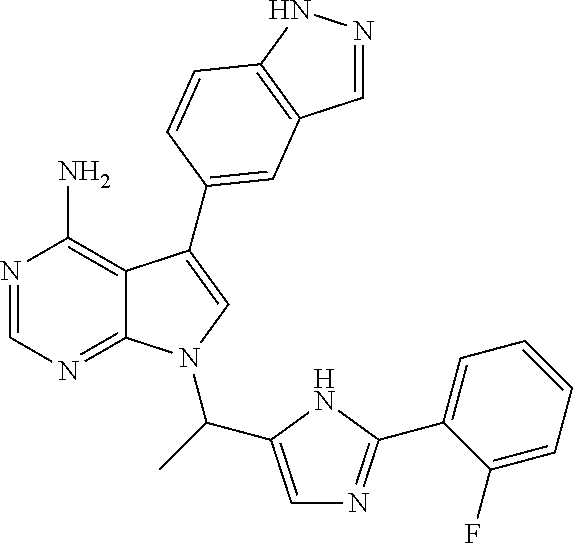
N1=CN=C2C(=C1N)C(C1=CC3=C(NN=C3)C=C1)=CN2C(C1=CN=C(C2=CC=CC=C2F)N1)C
